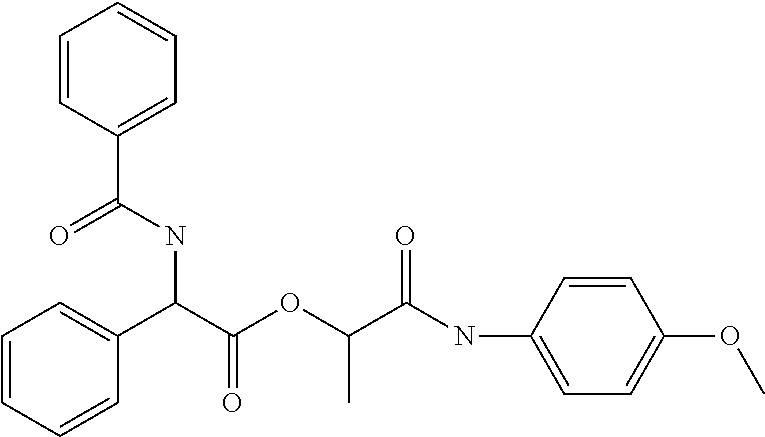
C(C(OC(C(NC1=CC=C(OC)C=C1)=O)C)=O)(C1=CC=CC=C1)NC(C1=CC=CC=C1)=O
